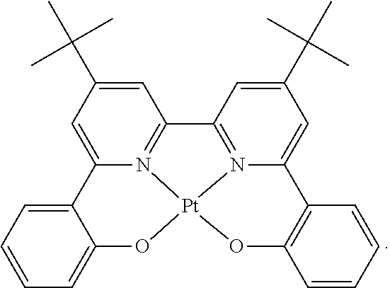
C1=C(C(C)(C)C)C=C2N3=C1C1=N4C(=CC(C(C)(C)C)=C1)C1=C(C=CC=C1)O[Pt]34OC1=CC=CC=C21
